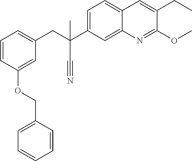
C1=C(C(CC2=CC=CC(OCC3=CC=CC=C3)=C2)(C#N)C)C=C2C(=C1)C=C(CC)C(OC)=N2
